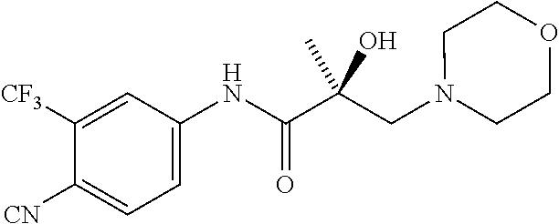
C1([CF3])=CC(NC(C(CN2CCOCC2)(C)O)=O)=CC=C1[CN]
